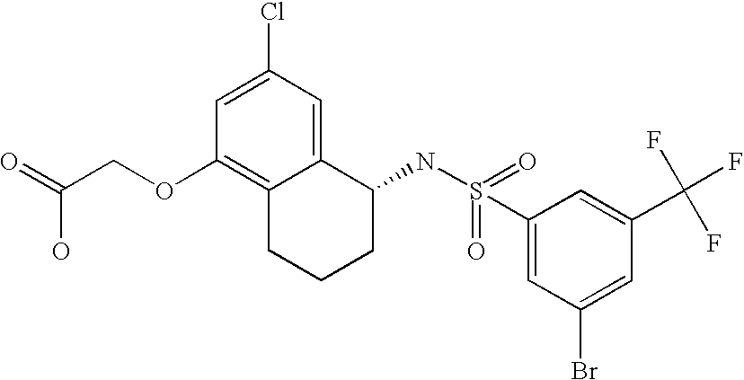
C1=C(Cl)C=C2C(=C1OCC(=O)O)CCCC2NS(=O)(C1=CC(Br)=CC(C(F)(F)F)=C1)=O
